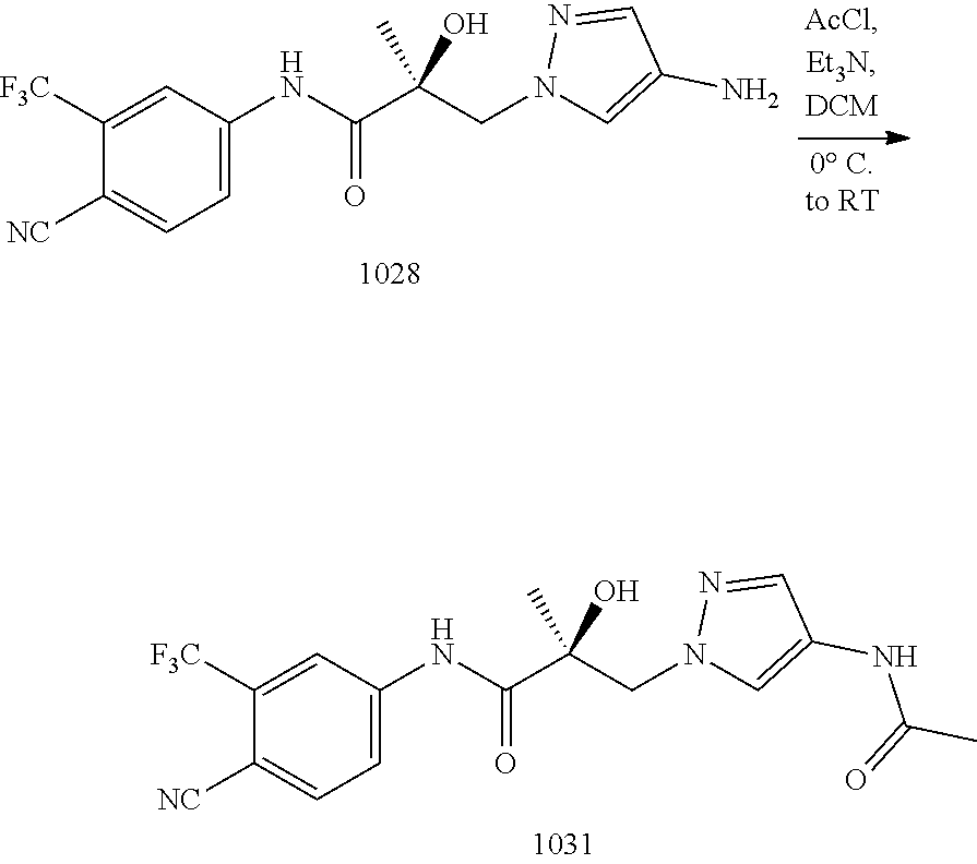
C1([F3C])=CC(NC(C(CN2C=C(N)C=N2)(C)O)=O)=CC=C1[NC].C1([F3C])=CC(NC(C(CN2C=C(NC(=O)C)C=N2)(C)O)=O)=CC=C1[NC]
